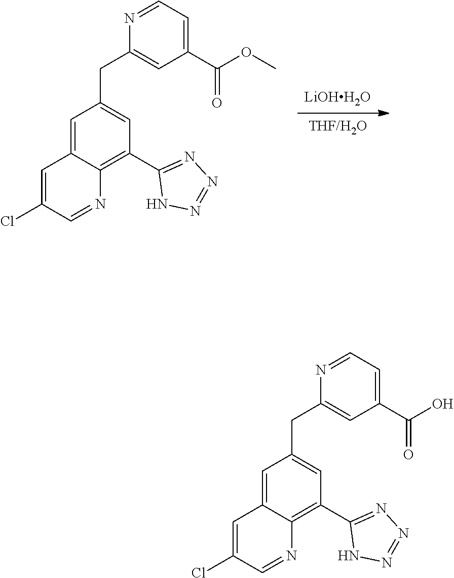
[LiOHH2O].[THF/H2O].C1=C2C(=C(C3=NN=NN3)C=C1CC1=CC(C(=O)OC)=CC=N1)N=CC(Cl)=C2.C1=C2C(=C(C3=NN=NN3)C=C1CC1=CC(C(=O)O)=CC=N1)N=CC(Cl)=C2
